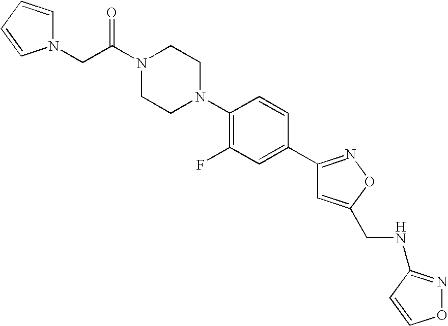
O=C(N1CCN(C2=C(F)C=C(C3=NOC(CNC4=NOC=C4)=C3)C=C2)CC1)CN1C=CC=C1
